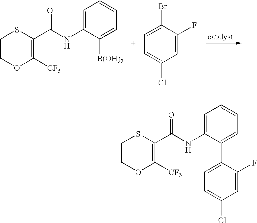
C1COC([CF3])=C(C(NC2=CC=CC=C2[B(OH)2])=O)S1.C1=C(F)C(Br)=CC=C1Cl.C1COC([CF3])=C(C(NC2=CC=CC=C2C2=CC=C(Cl)C=C2F)=O)S1
